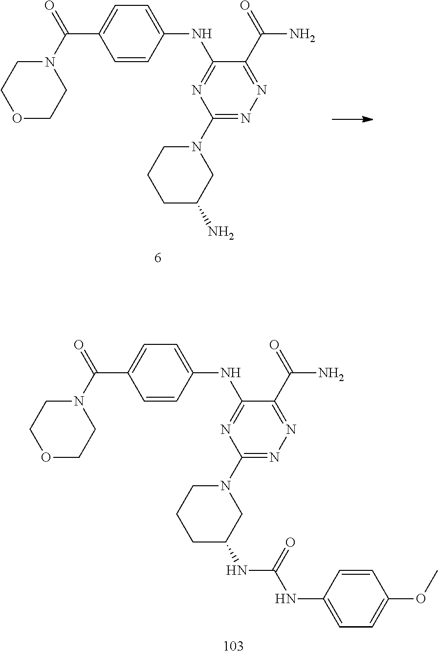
N(C1=NC(N2CCCC(N)C2)=NN=C1C(=O)N)C1=CC=C(C(N2CCOCC2)=O)C=C1.N(C1=NC(N2CCCC(NC(=O)NC3=CC=C(OC)C=C3)C2)=NN=C1C(=O)N)C1=CC=C(C(N2CCOCC2)=O)C=C1
